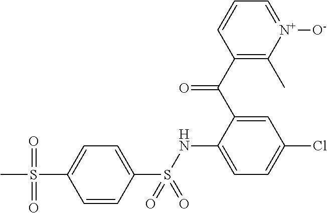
C1=CC(S(NC2=CC=C(Cl)C=C2C(C2=C(C)[N+]([O-])=CC=C2)=O)(=O)=O)=CC=C1S(C)(=O)=O
